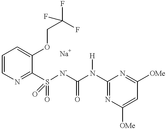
C1=CN=C(S([N-]C(N(C2=NC([OMe])=CC([OMe])=N2)[H])=O)(=O)=O)C(OCC(F)(F)F)=C1
